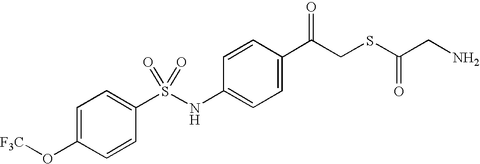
C1=C(C(CSC(CN)=O)=O)C=CC(NS(C2=CC=C(O[F3C])C=C2)(=O)=O)=C1
